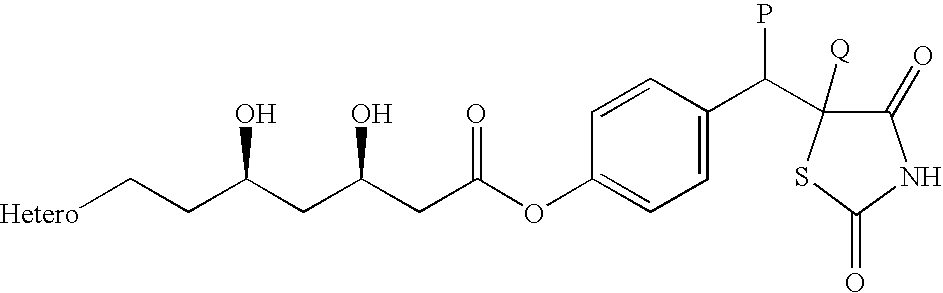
[Hetero]CCC(CC(CC(OC1=CC=C(C(C2([Q])SC(=O)NC2=O)P)C=C1)=O)O)O
